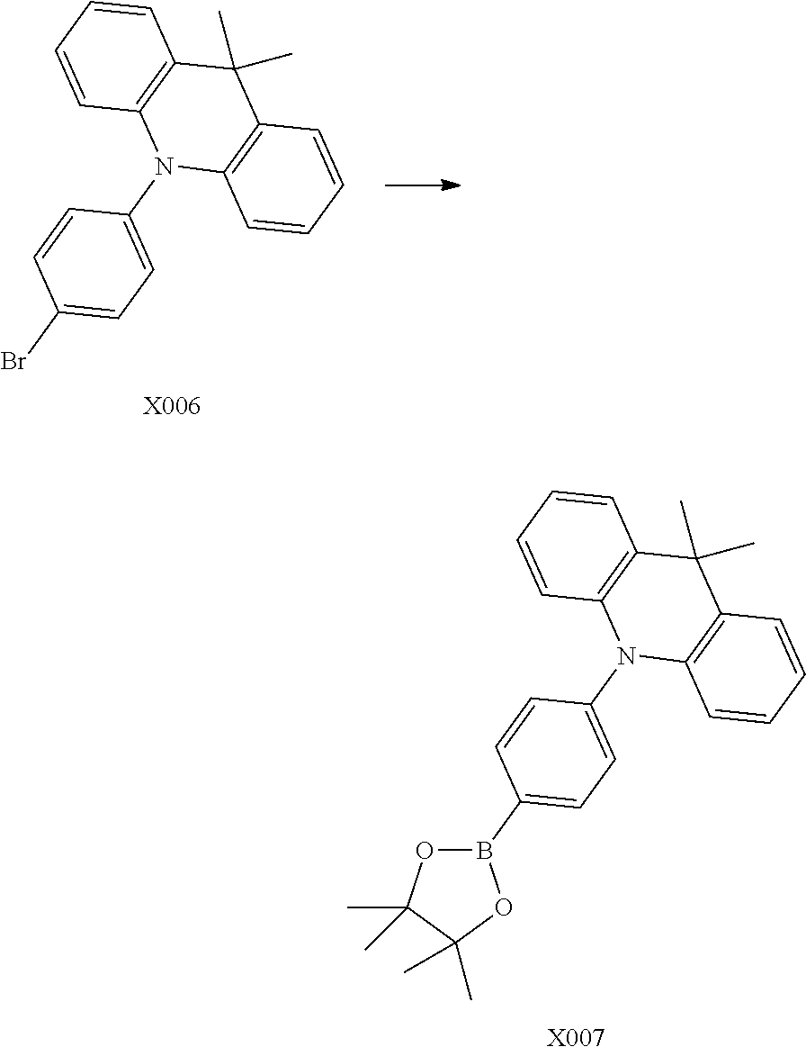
[X006].BrC1=CC=C(N2C3=C(C(C)(C)C4=C2C=CC=C4)C=CC=C3)C=C1.B1(C2=CC=C(N3C4=C(C(C)(C)C5=C3C=CC=C5)C=CC=C4)C=C2)OC(C)(C)C(C)(C)O1.[X007]
